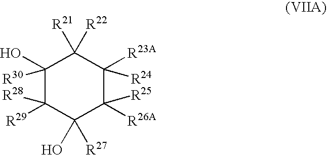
C1(O)([R30])C([R29])([R28])C(O)([R27])C([R25])([R26A])C([R23A])([R24])C1([R22])[R21]
